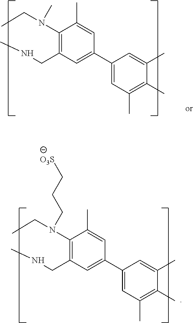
C1(N(C)CC)=C(CNC)C=C(C2=CC(C)=C(C)C(C)=C2)C=C1C.C1(N(CCC[O3S])CC)=C(CNC)C=C(C2=CC(C)=C(C)C(C)=C2)C=C1C
